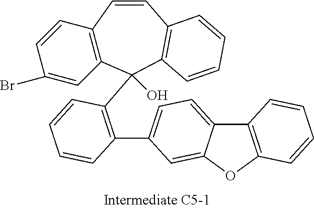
C1=CC2=C(C=C1Br)C(C1=C(C3=CC=C4C(=C3)OC3=C4C=CC=C3)C=CC=C1)(O)C1=C(C=C2)C=CC=C1
